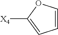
[X4]C1=CC=CO1
